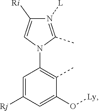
N1(C2=C(C)C(O[Ly])=CC([Rj])=C2)C(C)=N([L])C([Ri])=C1
